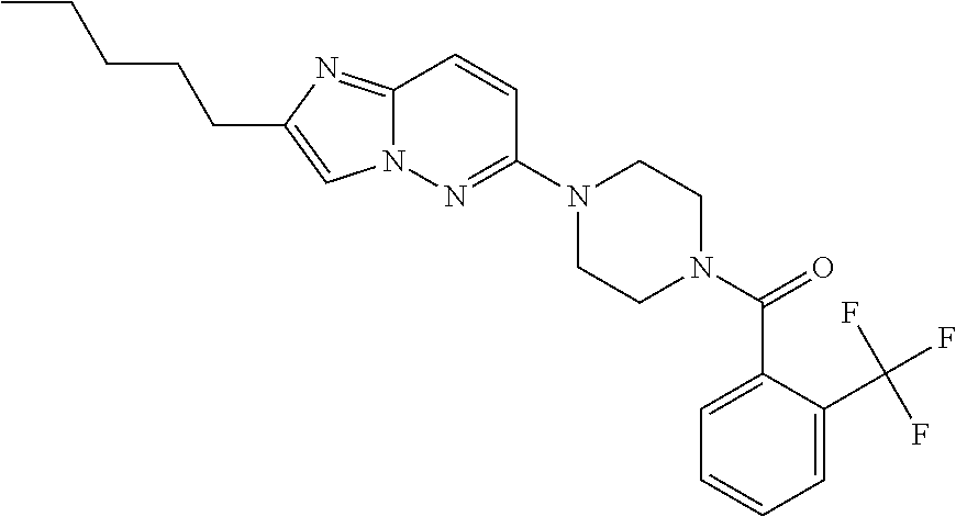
N12C(=NC(CCCCC)=C1)C=CC(N1CCN(C(=O)C3=CC=CC=C3C(F)(F)F)CC1)=N2
